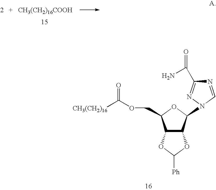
N1=CN(C2C3C(C(COC([CH3(CH2)16])=O)O2)OC([Ph])O3)N=C1C(N)=O
